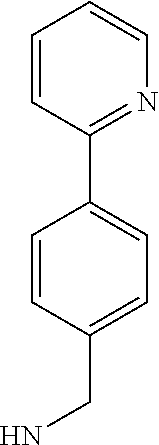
C1=CC(C2=CC=C(CN)C=C2)=NC=C1
